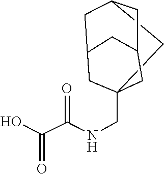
C12(CNC(C(O)=O)=O)CC3CC(C1)CC(C2)C3
